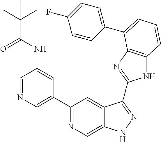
C1=NC=C(C2=NC=C3C(=C2)C(C2=NC4=C(N2)C=CC=C4C2=CC=C(F)C=C2)=NN3)C=C1NC(C(C)(C)C)=O
